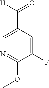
C1(C([H])=O)=CN=C(OC)C(F)=C1
